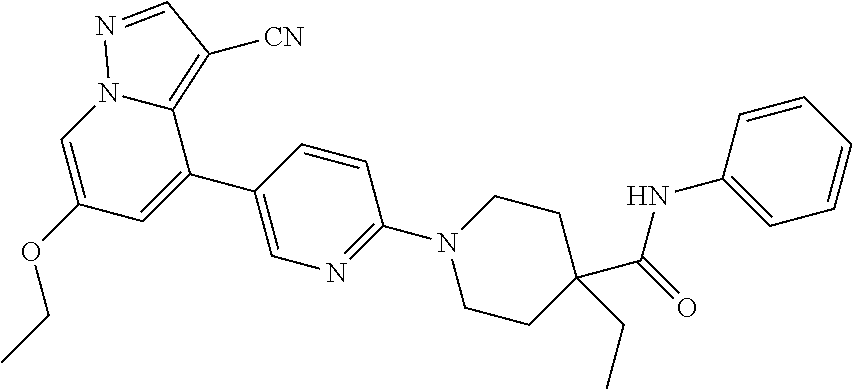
C12=C([CN])C=NN1C=C(OCC)C=C2C1=CN=C(N2CCC(C(NC3=CC=CC=C3)=O)(CC)CC2)C=C1
